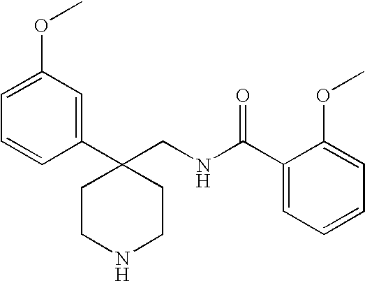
C1CC(C2=CC(OC)=CC=C2)(CNC(C2=CC=CC=C2OC)=O)CCN1
